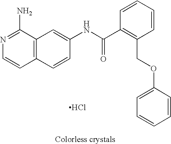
N1=C(N)C2=C(C=C1)C=CC(NC(=O)C1=C(COC3=CC=CC=C3)C=CC=C1)=C2.Cl
